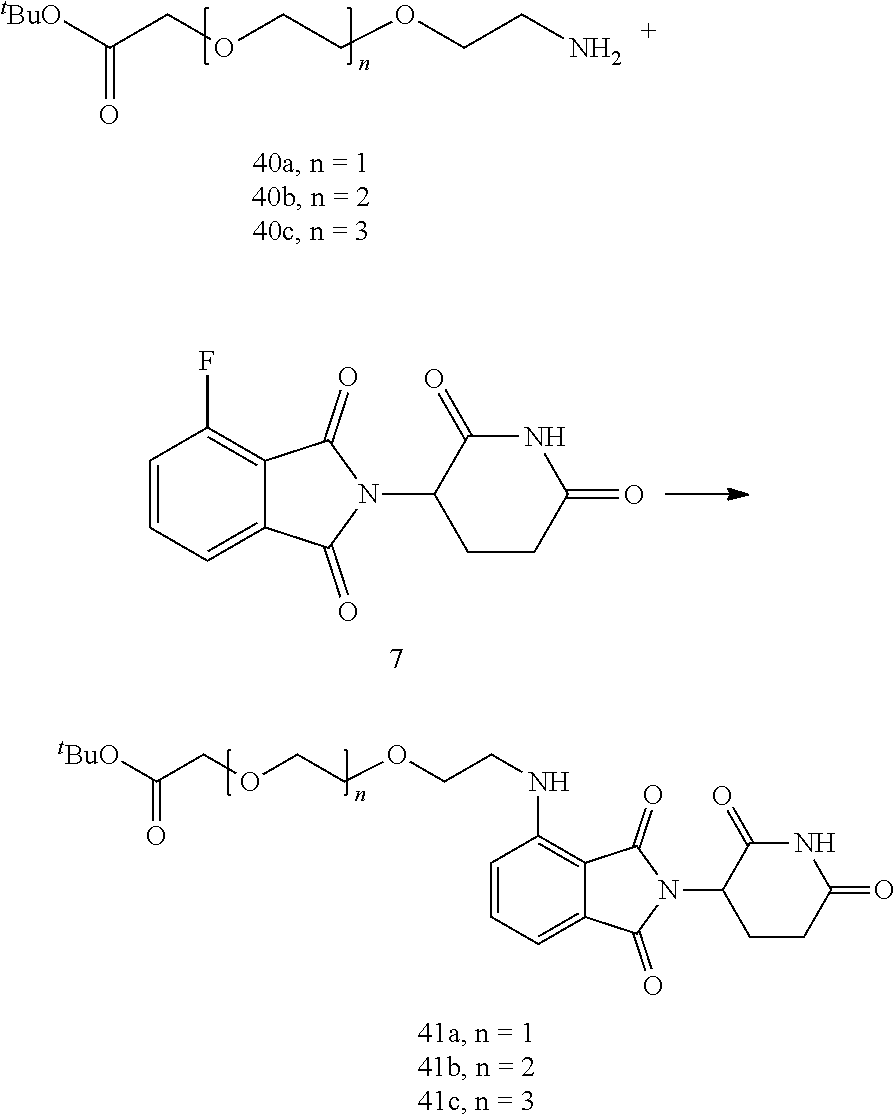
[tBuO]C(COCCOCCN)=O.C1=CC=C2C(=C1F)C(=O)N(C1CCC(=O)NC1=O)C2=O.C1=CC=C2C(=C1NCCOCCOCC([tBuO])=O)C(=O)N(C1CCC(=O)NC1=O)C2=O
